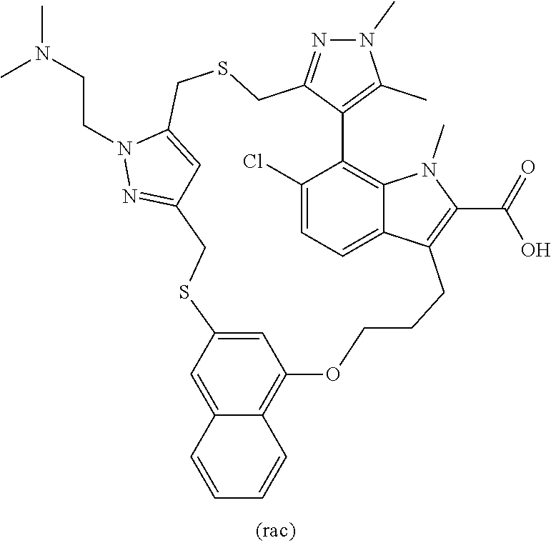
CN(CCN1N=C2C=C1CSCC1=NN(C)C(C)=C1C1=C3C(=CC=C1Cl)C(=C(C(=O)O)N3C)CCCOC1=C3C(=CC(=C1)SC2)C=CC=C3)C
